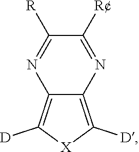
C1([R])=NC2=C([D])[X]C([D])=C2N=C1[R]
